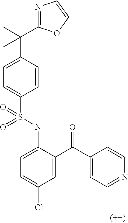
C1=C(C(C)(C2=NC=CO2)C)C=CC(S(NC2=CC=C(Cl)C=C2C(C2=CC=NC=C2)=O)(=O)=O)=C1
